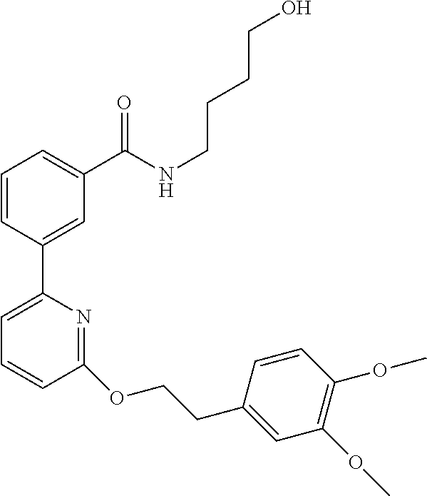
C1=CC(C2=CC=CC(OCCC3=CC(OC)=C(OC)C=C3)=N2)=CC(C(NCCCCO)=O)=C1
